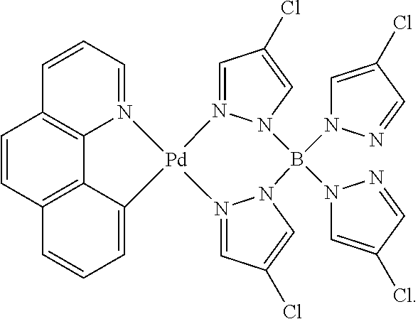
C1=CC=N2C3=C1C=CC1=C3C(=CC=C1)[Pd]21N2=CC(Cl)=CN2B(N2C=C(Cl)C=N2)(N2C=C(Cl)C=N2)N2N1=CC(Cl)=C2
